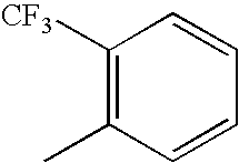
C1([CF3])=C(C)C=CC=C1
